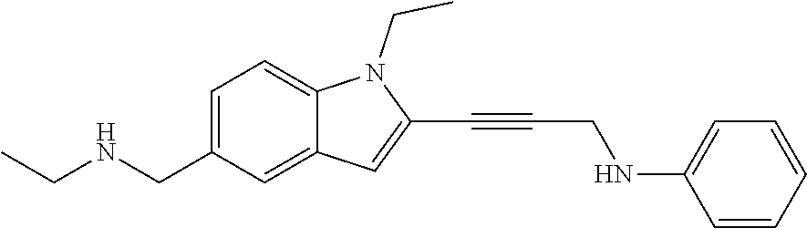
C1=C(CNCC)C=C2C(=C1)N(CC)C(C#CCNC1=CC=CC=C1)=C2
